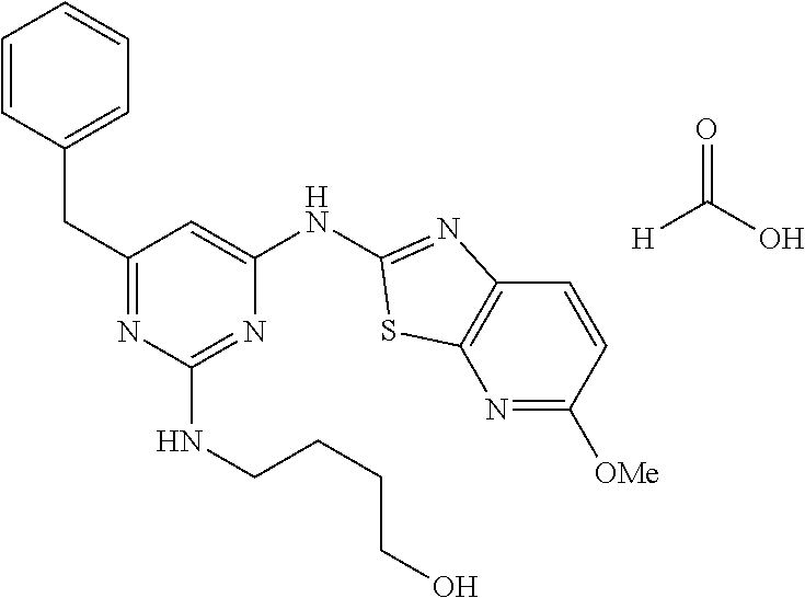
C1=CC(CC2=NC(NCCCCO)=NC(NC3=NC4=C(N=C([OMe])C=C4)S3)=C2)=CC=C1.[H]C(O)=O
